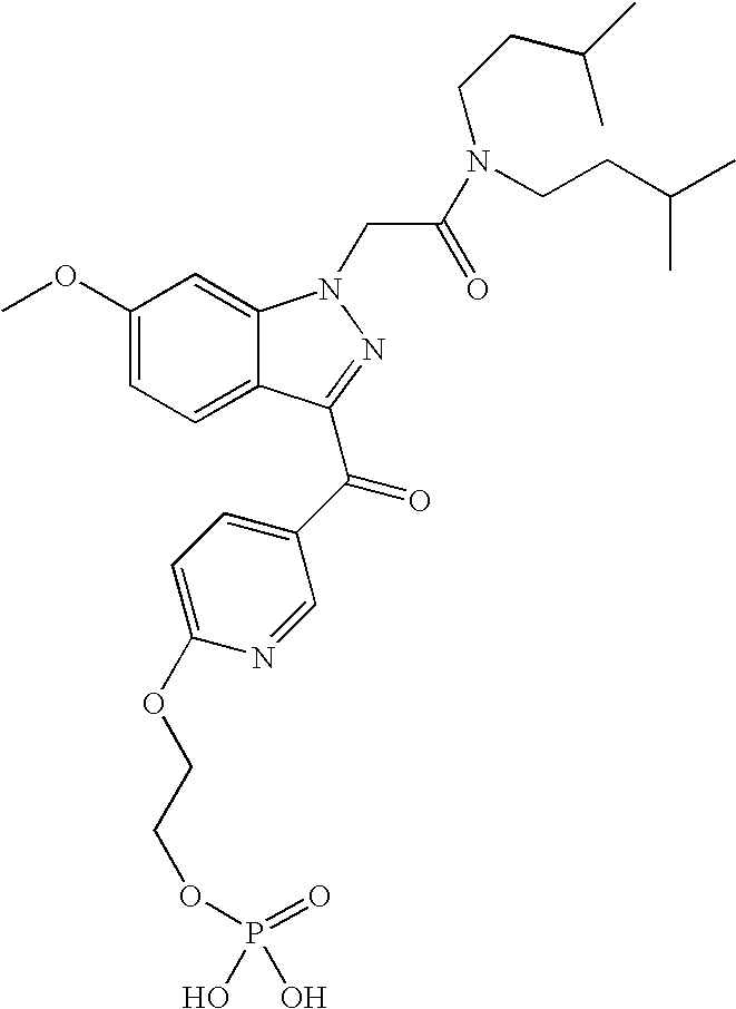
C1(OC)=CC=C2C(=C1)N(CC(N(CCC(C)C)CCC(C)C)=O)N=C2C(C1=CC=C(OCCOP(=O)(O)O)N=C1)=O
